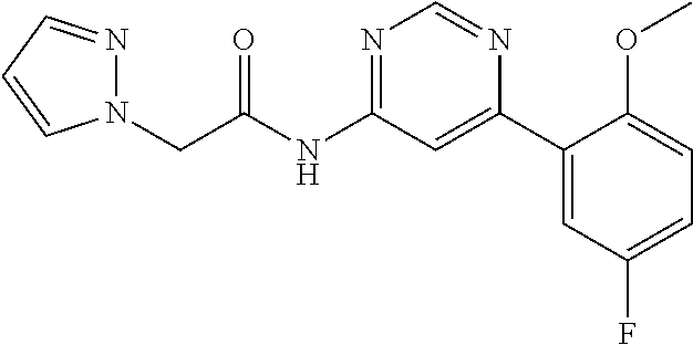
N1(CC(NC2=NC=NC(C3=CC(F)=CC=C3OC)=C2)=O)N=CC=C1
